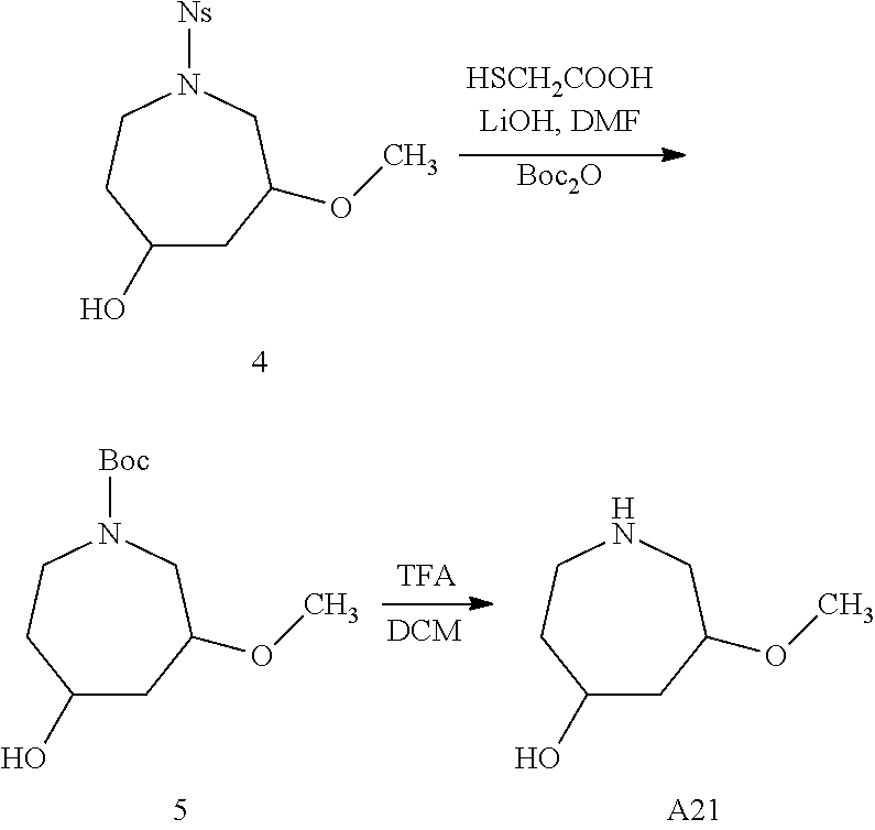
C1(O)CC(OC)CN([Ns])CC1.[Boc2O].C1(O)CC(OC)CN([Boc])CC1.C1(O)CC(OC)CNCC1.[A21]
